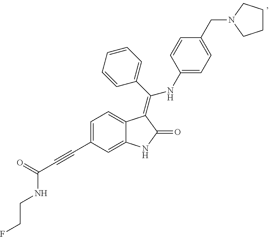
C1=C(C#CC(=O)NCCF)C=C2C(=C1)C(=C(C1=CC=CC=C1)NC1=CC=C(CN3CCCC3)C=C1)C(=O)N2
